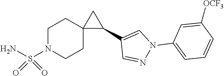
C1=C([OCF3])C=CC=C1N1N=CC(C2CC23CCN(S(N)(=O)=O)CC3)=C1
